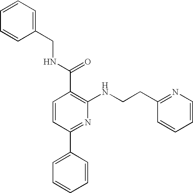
C1=CC(C2=CC=CC=C2)=NC(NCCC2=NC=CC=C2)=C1C(NCC1=CC=CC=C1)=O
